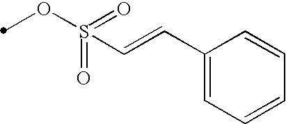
C(S(OC)(=O)=O)=CC1=CC=CC=C1
